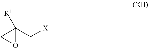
C1(C[X])([R1])OC1
